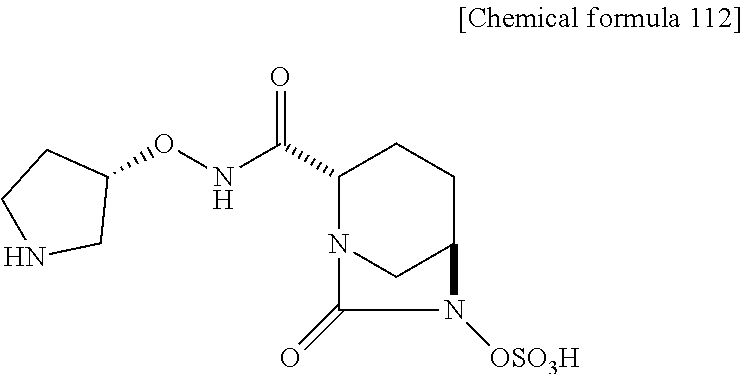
C1(C(NOC2CCNC2)=O)N2CC(CC1)N([OSO3H])C2=O
